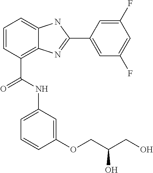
C1=CC(C(NC2=CC=CC(OCC(CO)O)=C2)=O)=C2C(=C1)NC(C1=CC(F)=CC(F)=C1)=N2
